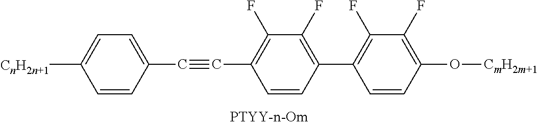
[CnH2n+1]C1=CC=C(C#CC2=C(F)C(F)=C(C3=C(F)C(F)=C(O[CmH2m+1])C=C3)C=C2)C=C1
